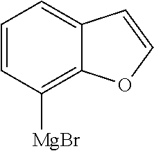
C1=CC([MgBr])=C2C(=C1)C=CO2
